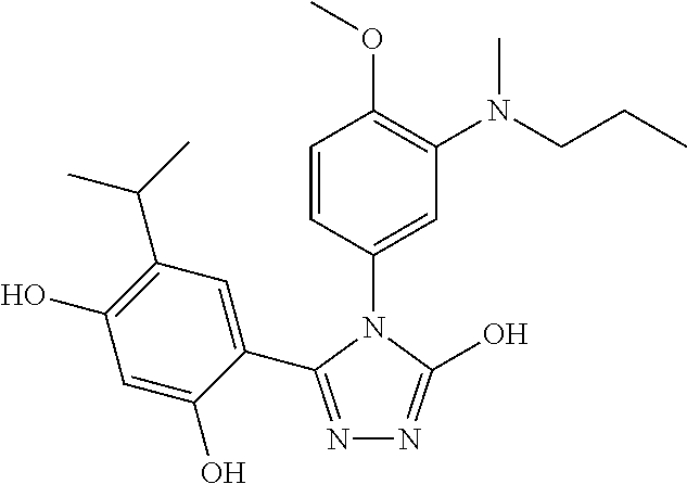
C1=CC(N2C(C3=CC(C(C)C)=C(O)C=C3O)=NN=C2O)=CC(N(CCC)C)=C1OC
